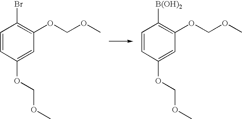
C1=CC(OCOC)=CC(OCOC)=C1Br.C1=CC(OCOC)=CC(OCOC)=C1[B(OH)2]
